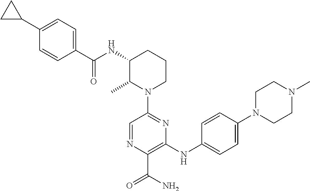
C1(C2CC2)=CC=C(C(NC2C(C)N(C3=NC(NC4=CC=C(N5CCN(C)CC5)C=C4)=C(C(N)=O)N=C3)CCC2)=O)C=C1
